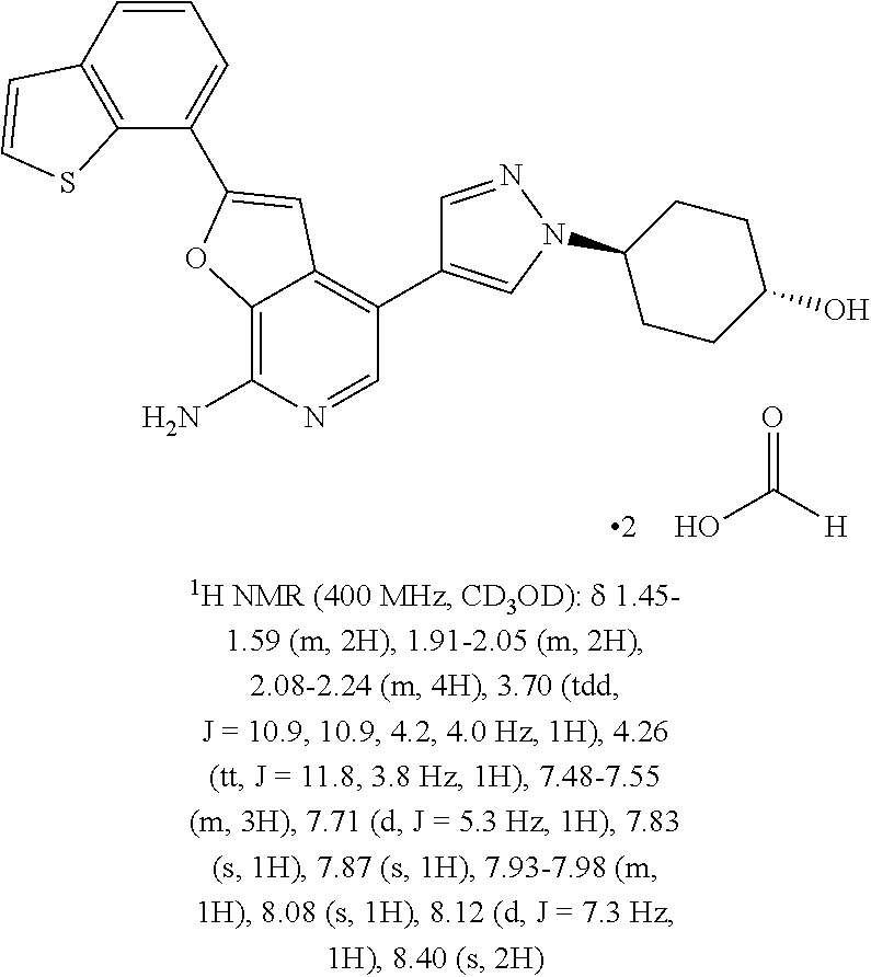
C1(C2=CC3=C(C4=CN(C5CCC(O)CC5)N=C4)C=NC(N)=C3O2)=CC=CC2=C1SC=C2.OC([H])=O
